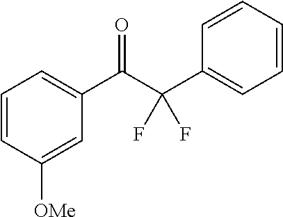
C1=CC([OMe])=CC(C(C(C2=CC=CC=C2)(F)F)=O)=C1
